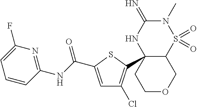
N1(C)C(=N)NC2(C3=C(Cl)C=C(C(=O)NC4=NC(F)=CC=C4)S3)C(S1(=O)=O)COCC2
